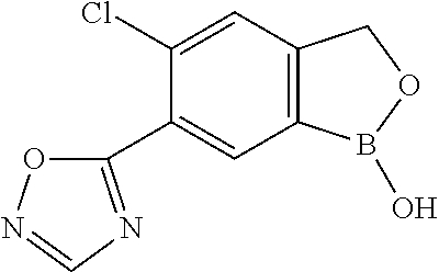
C12=C(C=C(Cl)C(C3=NC=NO3)=C1)COB2O
